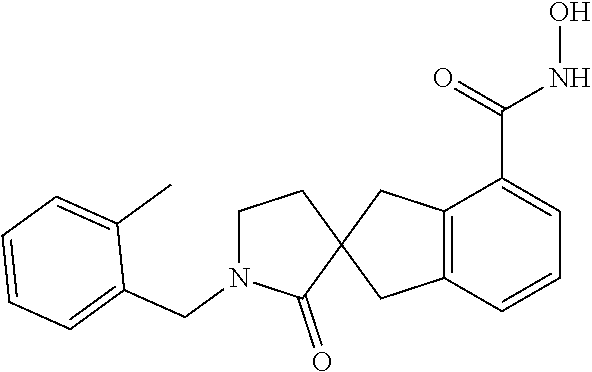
C12=C(C=CC=C1C(=O)NO)CC1(C2)CCN(CC2=CC=CC=C2C)C1=O
